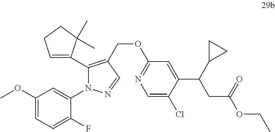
COC1=CC=C(F)C(N2C(C3=CCCC3(C)C)=C(COC3=NC=C(Cl)C(C(CC(OCC)=O)C4CC4)=C3)C=N2)=C1
